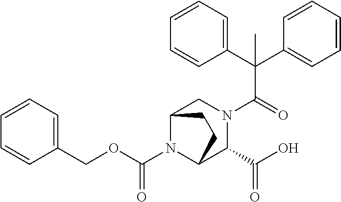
C1(C(C2=CC=CC=C2)(C(=O)N2CC3N(C(OCC4=CC=CC=C4)=O)C(C2C(O)=O)CC3)C)=CC=CC=C1
